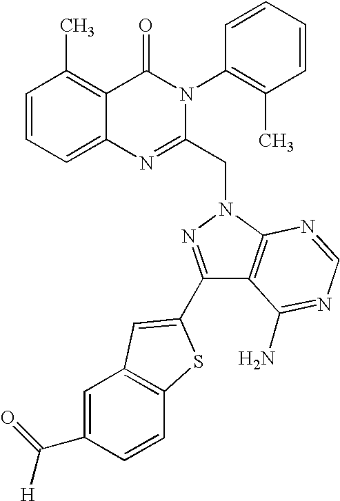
C1=CC=C2C(=C1C)C(=O)N(C1=C(C)C=CC=C1)C(CN1N=C(C3=CC4=C(C=CC(C(=O)[H])=C4)S3)C3=C1N=CN=C3N)=N2
